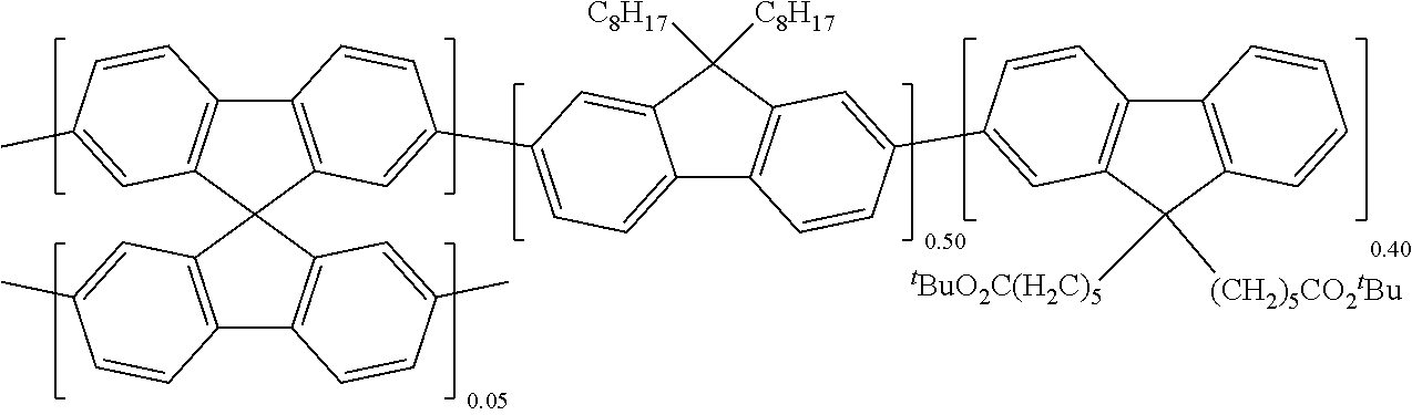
C12=C(C=C(C)C=C1)C1(C3=C2C=CC(C)=C3)C2=C(C3=C1C=C(C)C=C3)C=CC(C1=CC=C3C4=C(C=C(C5=CC6=C(C7=C(C=CC=C7)C6([tBuO2C(H2C)5])[(CH2)5CO2tBu])C=C5)C=C4)C([C8H17])([C8H17])C3=C1)=C2
